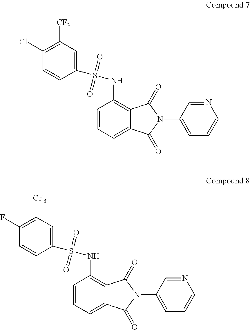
C1=CC=C2C(=C1NS(C1=CC([CF3])=C(Cl)C=C1)(=O)=O)C(=O)N(C1=CC=CN=C1)C2=O.C1=CC=C2C(=C1NS(C1=CC([CF3])=C(F)C=C1)(=O)=O)C(=O)N(C1=CC=CN=C1)C2=O
